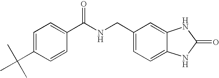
C1=C(C(C)(C)C)C=CC(C(NCC2=CC=C3C(=C2)NC(=O)N3)=O)=C1
